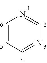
C1=CC=NC=N1
